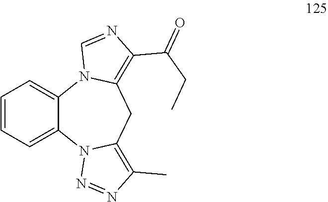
C1=CC=C2C(=C1)N1C(=C(C(CC)=O)N=C1)CC1=C(C)N=NN21
